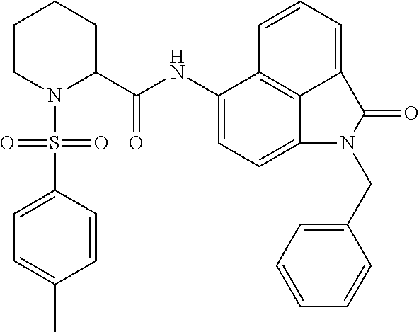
C1(NC(C2CCCCN2S(=O)(C2=CC=C(C)C=C2)=O)=O)=CC=C2C3=C1C=CC=C3C(=O)N2CC1=CC=CC=C1
